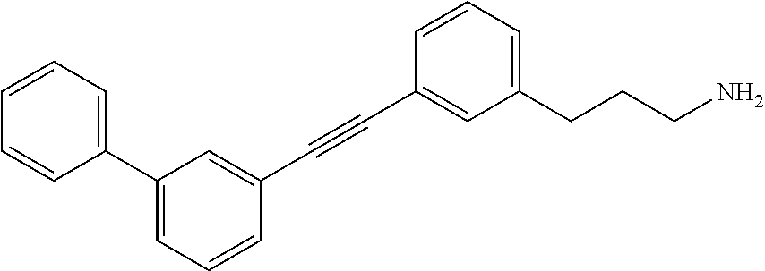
C1=C(C#CC2=CC(CCCN)=CC=C2)C=CC=C1C1=CC=CC=C1
